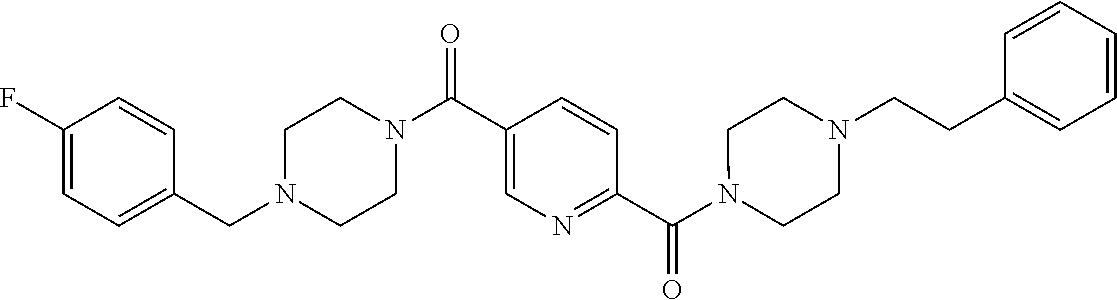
N1(C(C2=NC=C(C(N3CCN(CC4=CC=C(F)C=C4)CC3)=O)C=C2)=O)CCN(CCC2=CC=CC=C2)CC1
